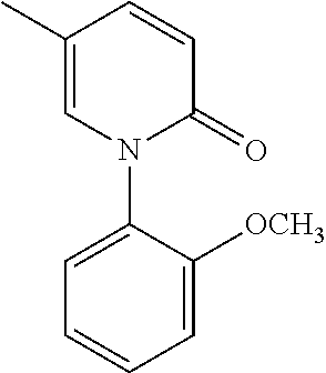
C1=C(C)C=CC(=O)N1C1=CC=CC=C1[OCH3]
